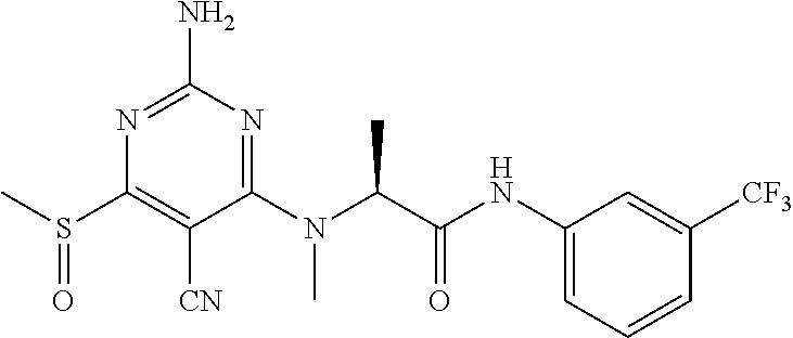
C1(N(C(C(NC2=CC=CC([CF3])=C2)=O)C)C)=NC(N)=NC(S(C)=O)=C1[CN]
